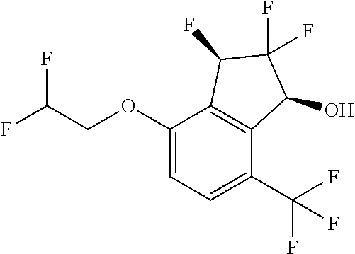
C1(OCC(F)F)=CC=C(C(F)(F)F)C2=C1C(F)C(F)(F)C2O
